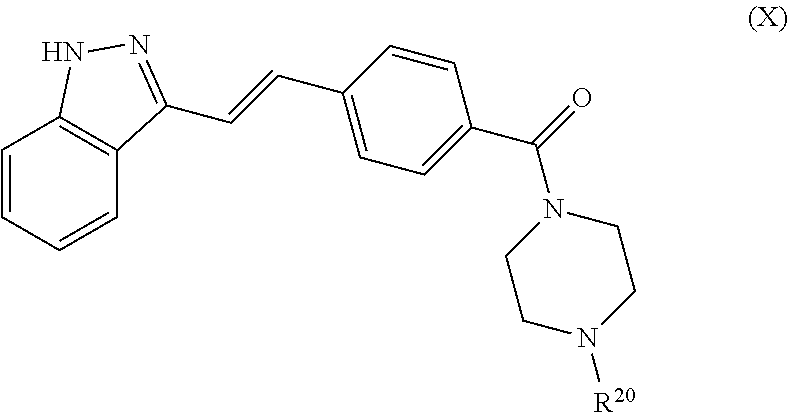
C1=CC=CC2=C1NN=C2C=CC1=CC=C(C(N2CCN([R20])CC2)=O)C=C1
